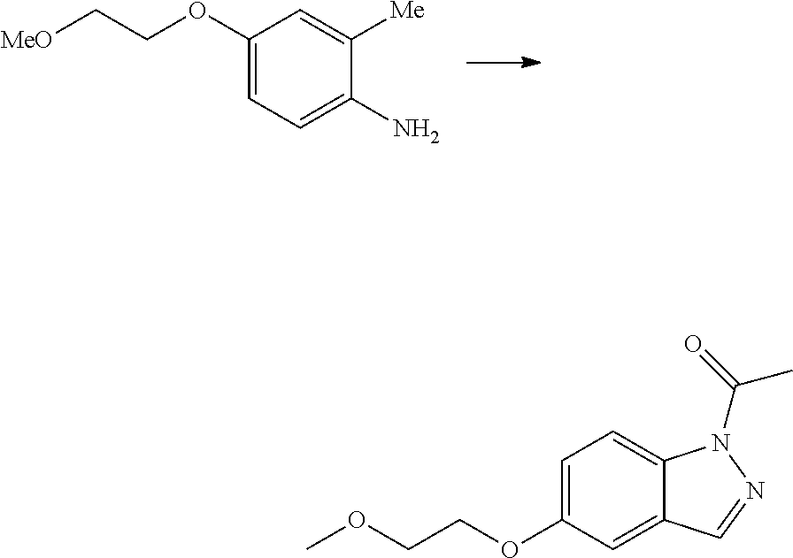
C1(OCC[MeO])=CC=C(N)C([Me])=C1.C1(OCCOC)=CC=C2C(=C1)C=NN2C(=O)C
